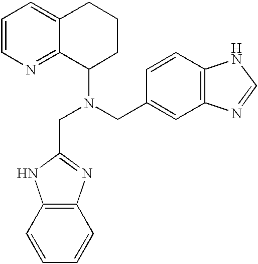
N(C1CCCC2=CC=CN=C12)(CC1=CC2=C(C=C1)NC=N2)CC1=NC2=C(C=CC=C2)N1
